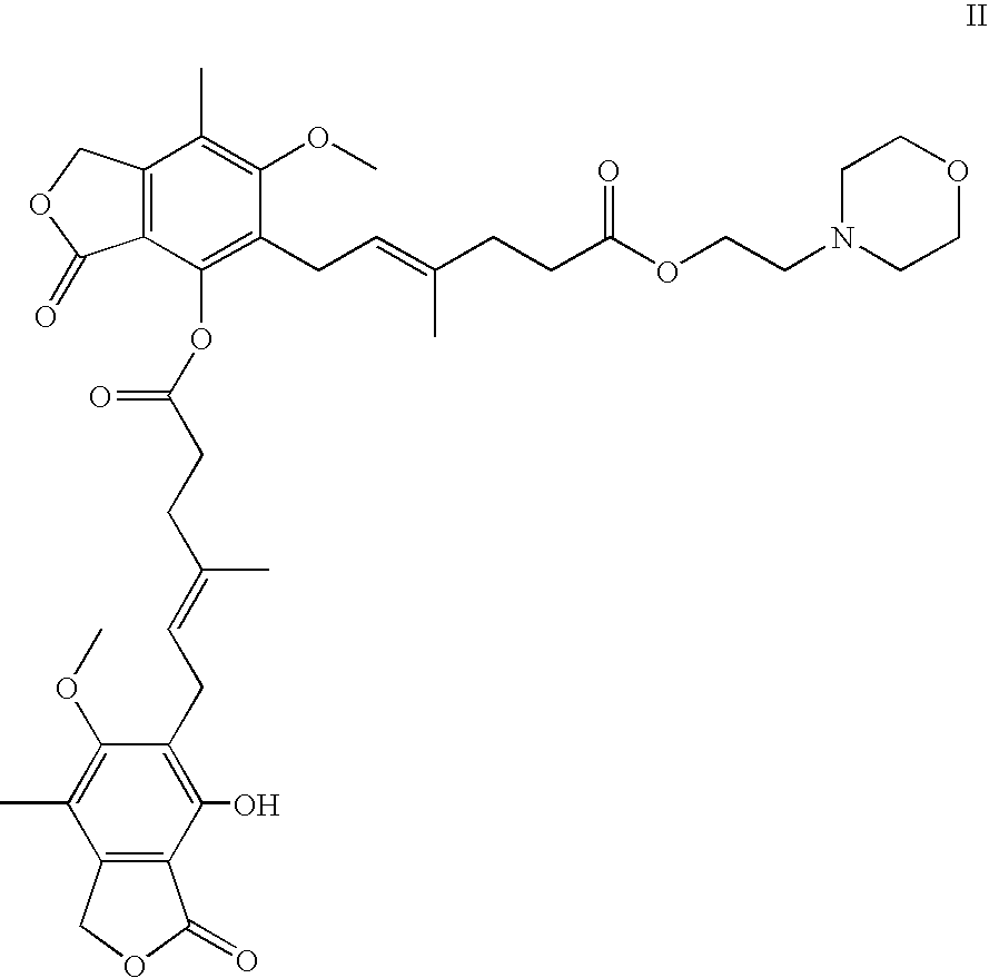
C12=C(C(OC(CCC(=CCC3=C(O)C4=C(C(C)=C3OC)COC4=O)C)=O)=C(CC=C(CCC(OCCN3CCOCC3)=O)C)C(OC)=C1C)C(=O)OC2
